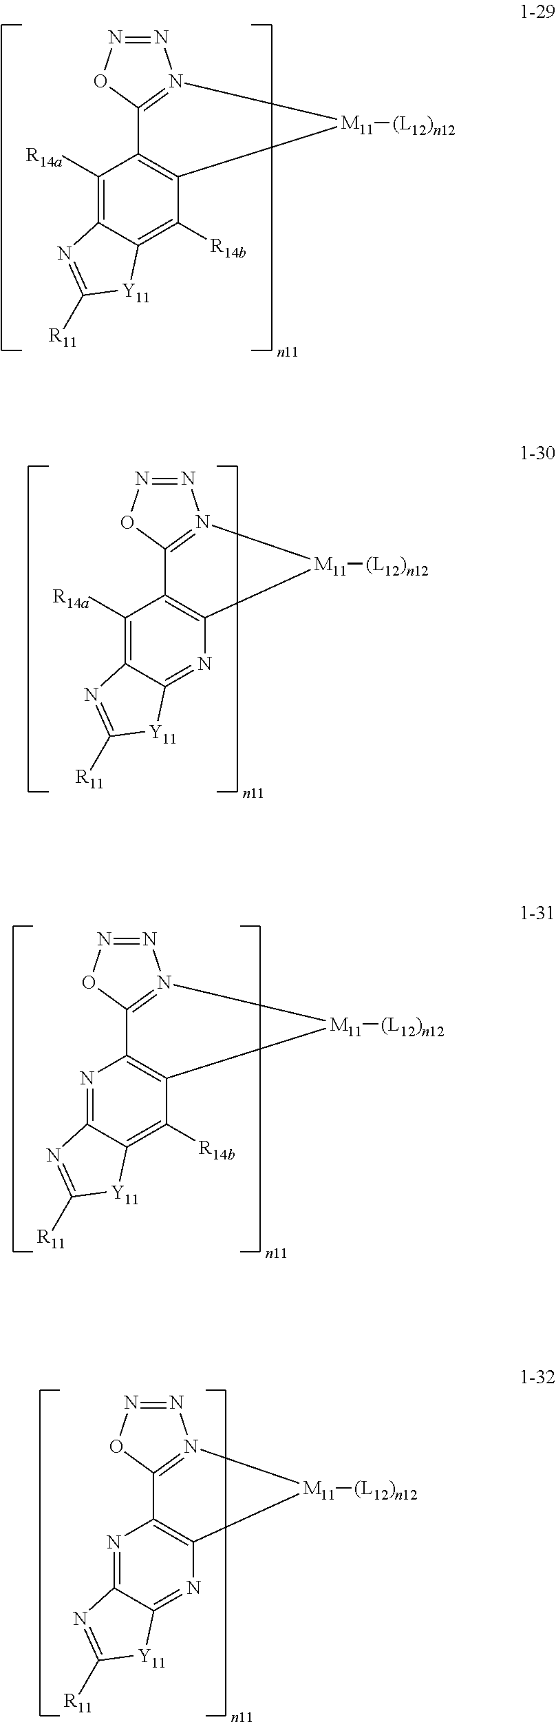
N1=NOC2=N1[M11]([(L12)n12])C1=C2C([R14a])=C2C(=C1[R14b])[Y11]C([R11])=N2.N1=NOC2=N1[M11]([(L12)n12])C1=C2C([R14a])=C2C(=N1)[Y11]C([R11])=N2.N1=NOC2=N1[M11]([(L12)n12])C1=C2N=C2C(=C1[R14b])[Y11]C([R11])=N2.N1=NOC2=N1[M11]([(L12)n12])C1=C2N=C2C(=N1)[Y11]C([R11])=N2
